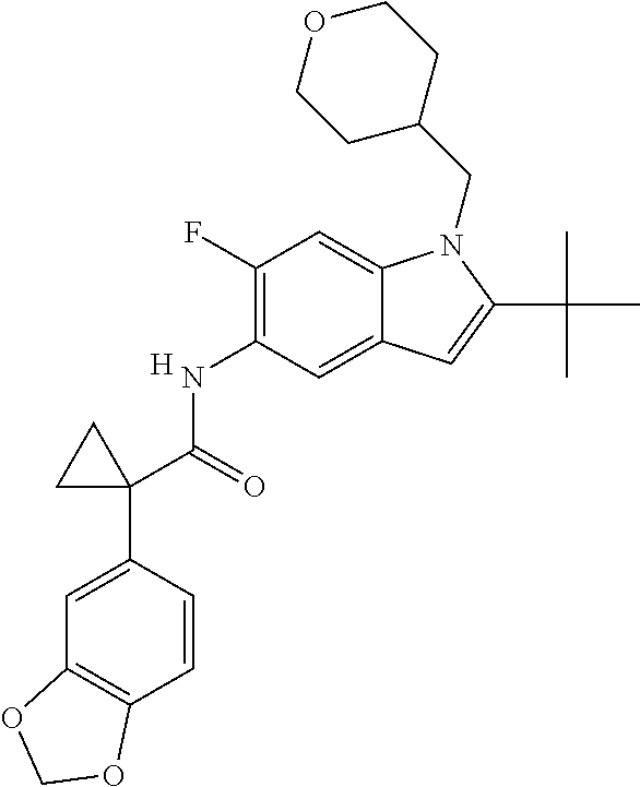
C1(NC(C2(C3=CC4=C(C=C3)OCO4)CC2)=O)=C(F)C=C2C(=C1)C=C(C(C)(C)C)N2CC1CCOCC1.[H]
